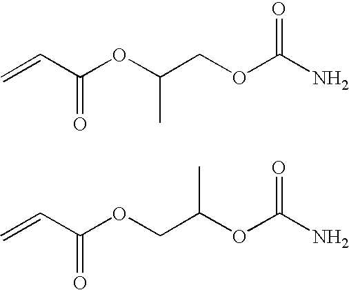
C=CC(OC(COC(N)=O)C)=O.C=CC(OCC(OC(N)=O)C)=O
